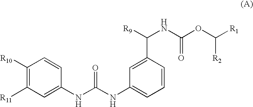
C1([R10])=C([R11])C=C(NC(NC2=CC=CC(C([R9])NC(OC([R2])[R1])=O)=C2)=O)C=C1
